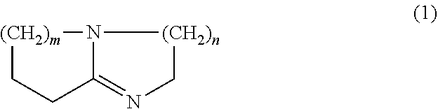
[(CH2)m]1CCC2=NC[(CH2)n]N12
